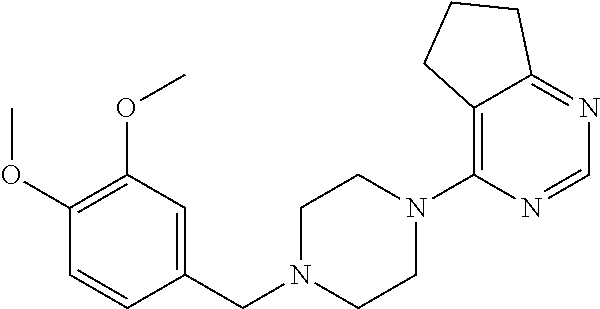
C1(OC)=C(OC)C=C(CN2CCN(C3=C4C(=NC=N3)CCC4)CC2)C=C1
